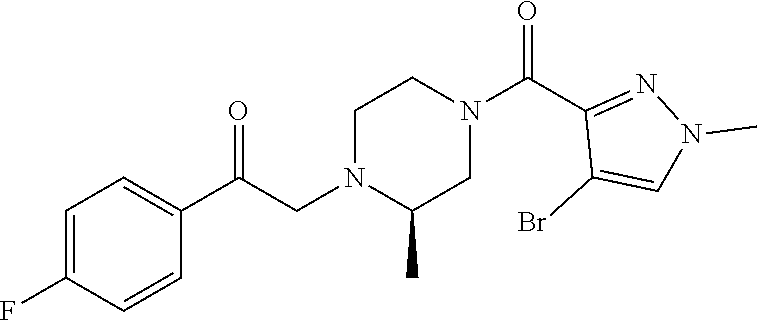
C1=C(F)C=CC(C(CN2C(C)CN(C(C3=NN(C)C=C3Br)=O)CC2)=O)=C1
